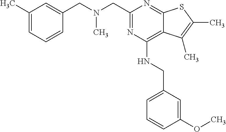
C1(C)=CC=CC(CN(CC2=NC(NCC3=CC=CC(OC)=C3)=C3C(=N2)SC(C)=C3C)C)=C1
